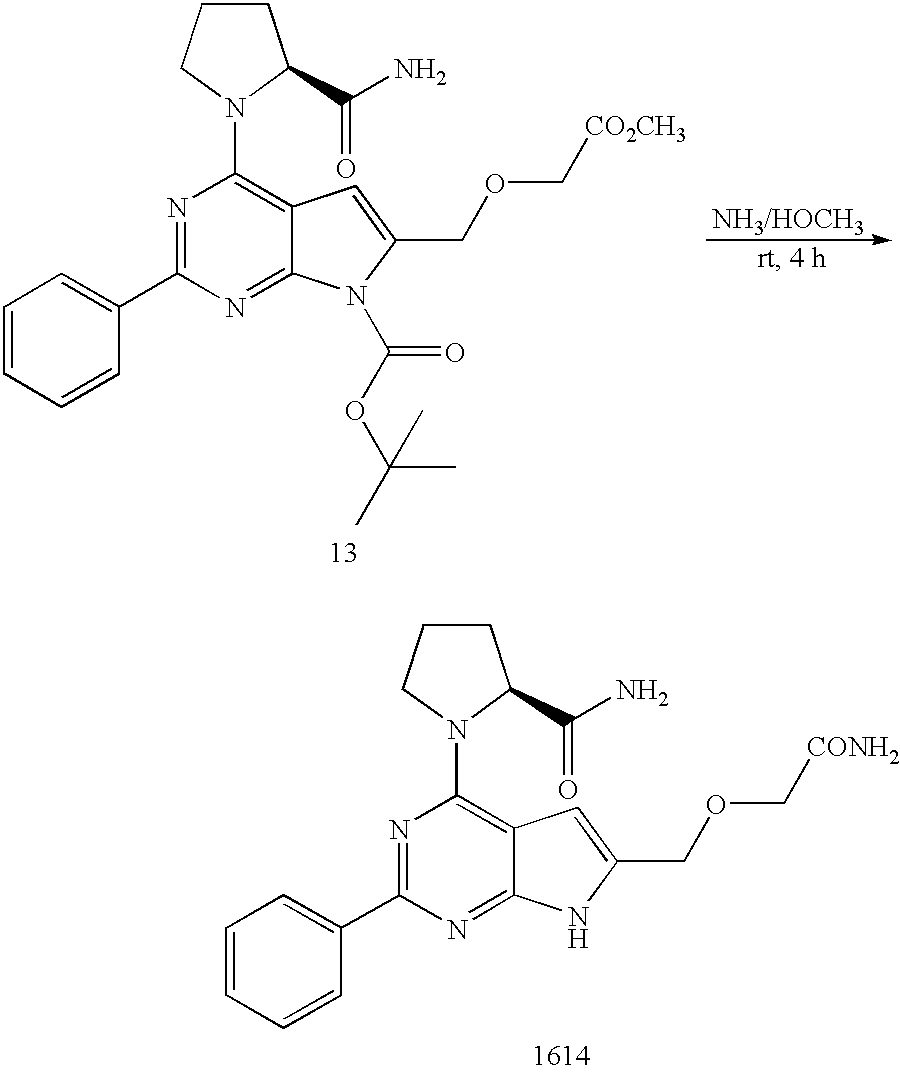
C1=CC=CC(C2=NC(N3CCCC3C(=O)N)=C3C(=N2)N(C(OC(C)(C)C)=O)C(COC[CO2CH3])=C3)=C1.C1=CC=CC(C2=NC(N3CCCC3C(=O)N)=C3C(=N2)NC(COC[CONH2])=C3)=C1
